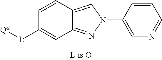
C1=CC([L][Qa])=CC2=NN(C3=CN=CC=C3)C=C12
